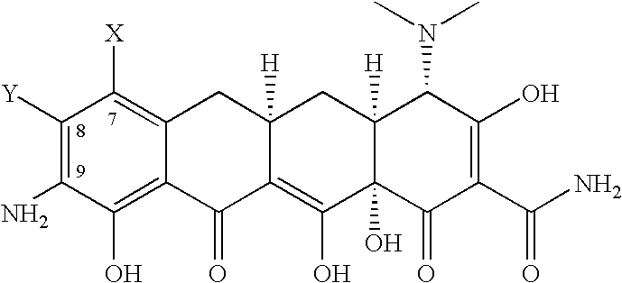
C1([Y])=C(N)C(O)=C2C(=C1[X])CC1([H])C(=C(O)C3(O)C([H])(C1)C(N(C)C)C(O)=C(C(N)=O)C3=O)C2=O
